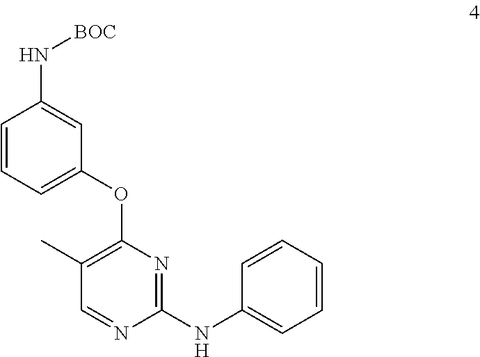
C1(C)=C(OC2=CC=CC(N[BOC])=C2)N=C(NC2=CC=CC=C2)N=C1
